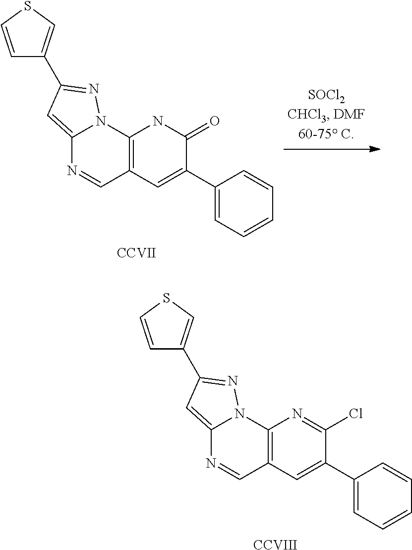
C12=CC(C3=CSC=C3)=NN1C1=C(C=N2)C=C(C2=CC=CC=C2)C(=O)N1.[CCVII].C12=CC(C3=CSC=C3)=NN1C1=C(C=N2)C=C(C2=CC=CC=C2)C(Cl)=N1.[CCVIII]
